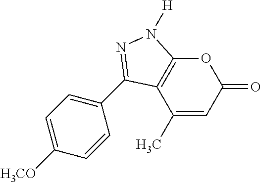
C12=C(OC(=O)C=C1C)N([H])N=C2C1=CC=C([H3CO])C=C1
